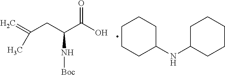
C=C(CC(C(O)=O)N[Boc])C.C1CCC(NC2CCCCC2)CC1
